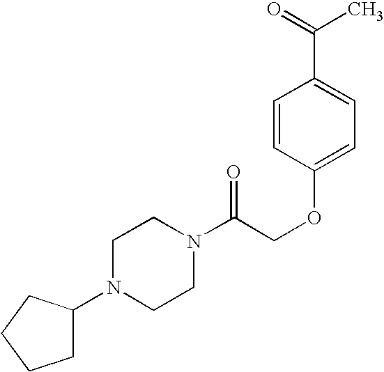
C(COC1=CC=C(C(=O)C)C=C1)(=O)N1CCN(C2CCCC2)CC1
